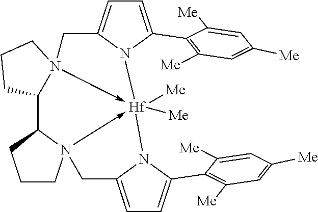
C1=C(C2=C([Me])C=C([Me])C=C2[Me])N2C(=C1)CN13->[Hf]24([Me])([Me])-N2(C(C1CCC3)CCC2)CC1=CC=C(C2=C([Me])C=C([Me])C=C2[Me])N41
